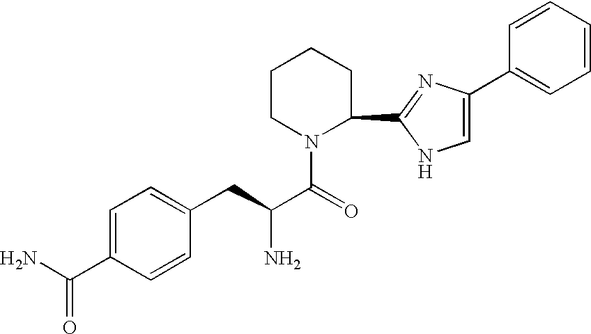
C1=C(C(N)=O)C=CC(CC(C(=O)N2C(C3=NC(C4=CC=CC=C4)=CN3)CCCC2)N)=C1
